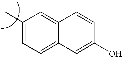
C1=C(O)C=CC2=CC(C)=CC=C12
